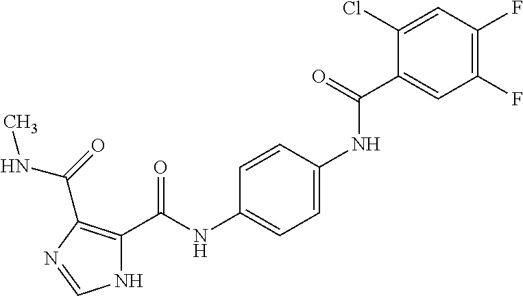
N(C1=CC=C(NC(C2=C(C(NC)=O)N=CN2)=O)C=C1)C(C1=CC(F)=C(F)C=C1Cl)=O
